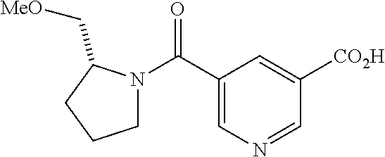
C1(C(=O)N2CCCC2C[MeO])=CN=CC([CO2H])=C1
